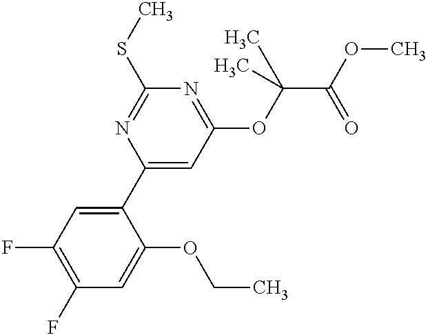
C1(F)=C(F)C=C(OCC)C(C2=CC(OC(C(OC)=O)(C)C)=NC(SC)=N2)=C1
